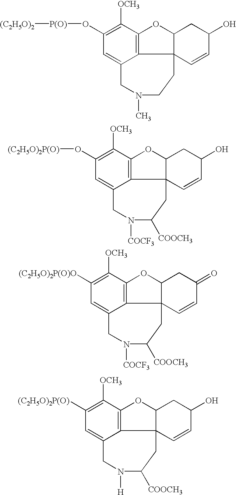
C1(O[P(O)][(C2H5O)2])=C([OCH3])C2=C3C(=C1)CN(C)CCC31C(O2)CC(O)C=C1.C1([(C2H5O)2P(O)])=C([OCH3])C2=C3C(=C1)CN([H])C([COOCH3])CC31C(O2)CC(O)C=C1.C1(O[(C2H5O)2P(O)])=C([OCH3])C2=C3C(=C1)CN([COCF3])C([COOCH3])CC31C(O2)CC(O)C=C1.C1([(C2H5O)2P(O)O])=C([OCH3])C2=C3C(=C1)CN([COCF3])C([COOCH3])CC31C(O2)CC(=O)C=C1
